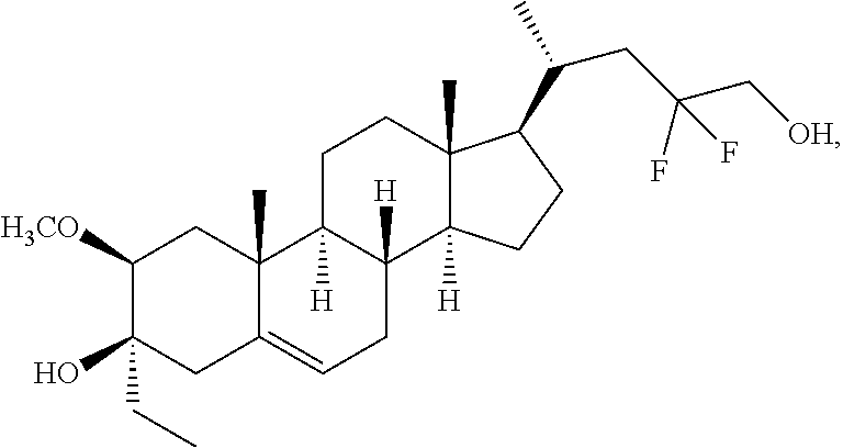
C1([H3CO])C(O)(CC)CC2=CCC3([H])C([H])(C2(C)C1)CCC1(C)C3([H])CCC1C(C)CC(C[OH])(F)F
